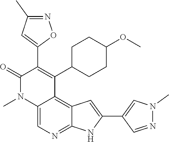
C12=CN=C3C(=C1C(C1CCC(OC)CC1)=C(C1=CC(C)=NO1)C(=O)N2C)C=C(C1=CN(C)N=C1)N3
